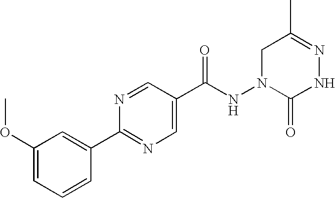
N1=CC(C(NN2CC(C)=NNC2=O)=O)=CN=C1C1=CC(OC)=CC=C1
